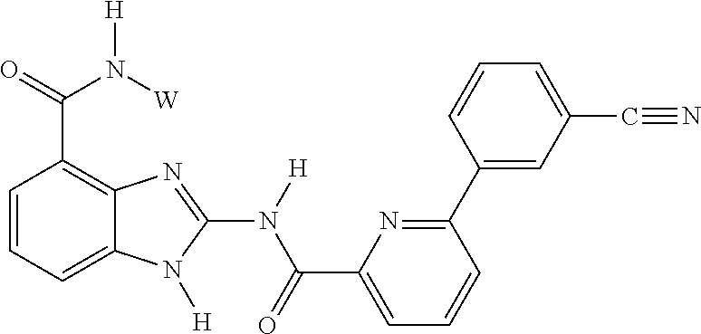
C1=CC=C2C(=C1C(N([H])[W])=O)N=C(N([H])C(=O)C1=CC=CC(C3=CC(C#N)=CC=C3)=N1)N2[H]
